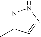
N1=C(C)C=NN1
